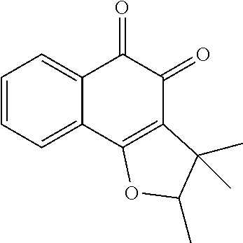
C1=CC=C2C(=C1)C(=O)C(=O)C1=C2OC(C)C1(C)C
